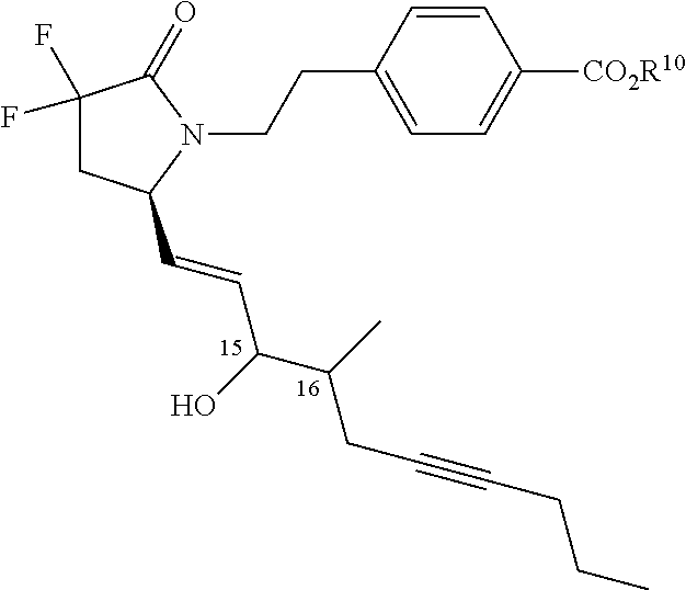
C1=CC(CCN2C(=O)C(F)(F)CC2C=CC(C(CC#CCCC)C)O)=CC=C1[CO2R10]
